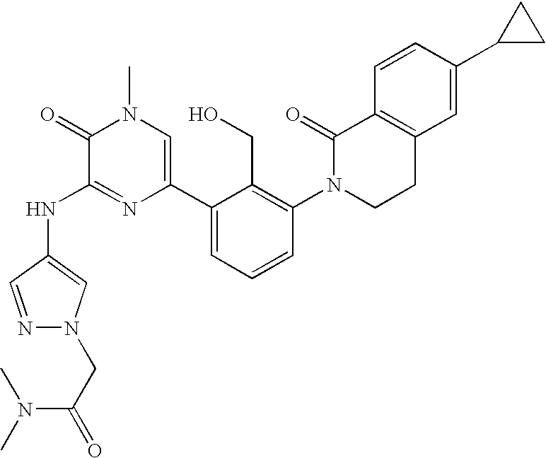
N(C1=NC(C2=CC=CC(N3CCC4=C(C3=O)C=CC(C3CC3)=C4)=C2CO)=CN(C)C1=O)C1=CN(CC(=O)N(C)C)N=C1
